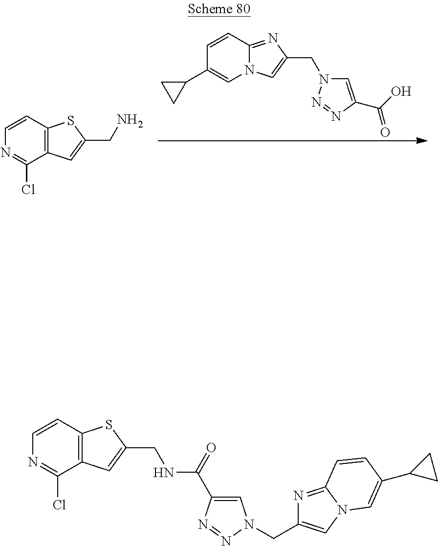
C12=C(C=CN=C1Cl)SC(CN)=C2.N12C(=NC(CN3C=C(C(O)=O)N=N3)=C1)C=CC(C1CC1)=C2.C12=C(C=CN=C1Cl)SC(CNC(C1=CN(CC3=CN4C(=N3)C=CC(C3CC3)=C4)N=N1)=O)=C2
